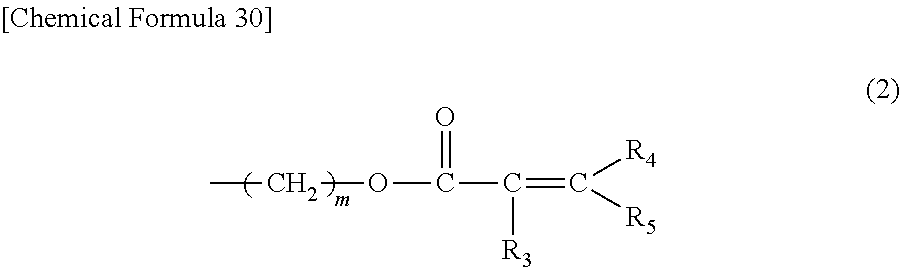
CCOC(=O)C([R3])=C([R4])[R5]
